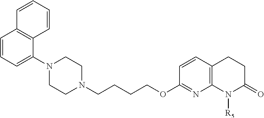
C1=CC=C(N2CCN(CCCCOC3=NC4=C(C=C3)CCC(=O)N4[R5])CC2)C2=C1C=CC=C2
